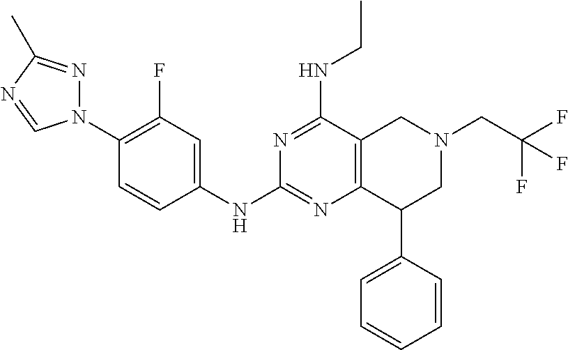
C1(N2N=C(C)N=C2)=C(F)C=C(NC2=NC3=C(C(NCC)=N2)CN(CC(F)(F)F)CC3C2=CC=CC=C2)C=C1
